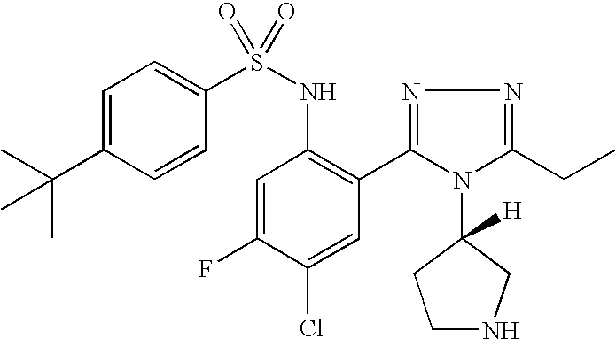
C1=C(C(C)(C)C)C=CC(S(NC2=C(C3=NN=C(CC)N3C3([H])CCNC3)C=C(Cl)C(F)=C2)(=O)=O)=C1
